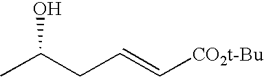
CC(CC=C[CO2t-Bu])O
